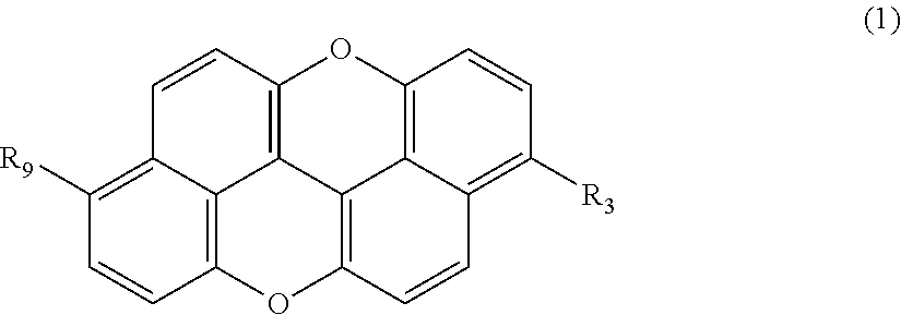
C1=CC2=C3C(=C1[R9])C=CC1=C3C3=C(O2)C=CC2=C([R3])C=CC(=C32)O1
